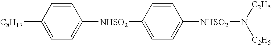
C1=CC([C8H17])=CC=C1[NHSO2]C1=CC=C([NHSO2]N([C2H5])[C2H5])C=C1
